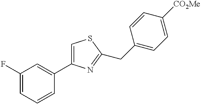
C1(F)=CC=CC(C2=CSC(CC3=CC=C([CO2Me])C=C3)=N2)=C1
